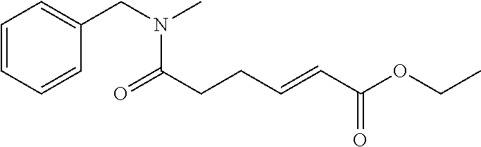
C1=CC=CC(CN(C)C(=O)CCC=CC(OCC)=O)=C1
